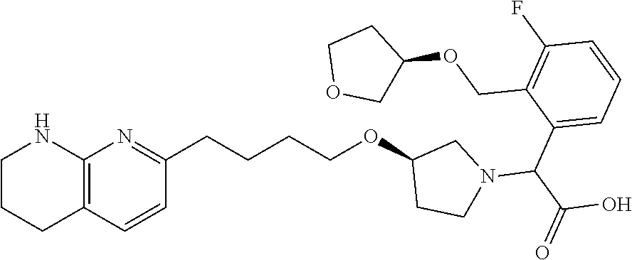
C12=C(C=CC(CCCCOC3CCN(C(C4=CC=CC(F)=C4COC4CCOC4)C(O)=O)C3)=N1)CCCN2
